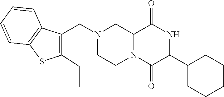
C12N(C(=O)C(C3CCCCC3)NC1=O)CCN(CC1=C(CC)SC3=C1C=CC=C3)C2
